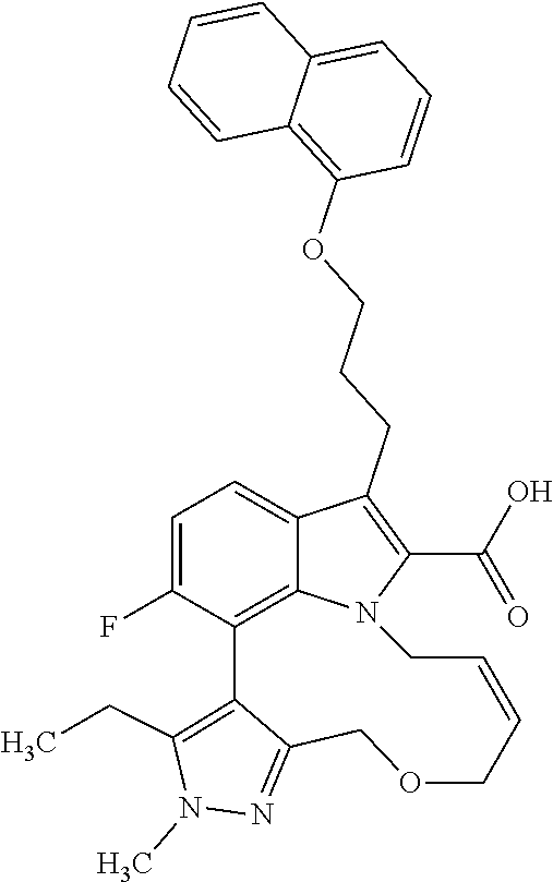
C1=C(F)C2=C3C(=C1)C(CCCOC1=C4C(=CC=C1)C=CC=C4)=C(C(O)=O)N3CC=CCOCC1=NN(C)C(CC)=C21
